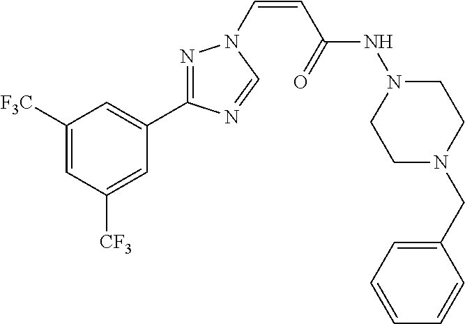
C1([F3C])=CC([CF3])=CC(C2=NN(C=CC(NN3CCN(CC4=CC=CC=C4)CC3)=O)C=N2)=C1
